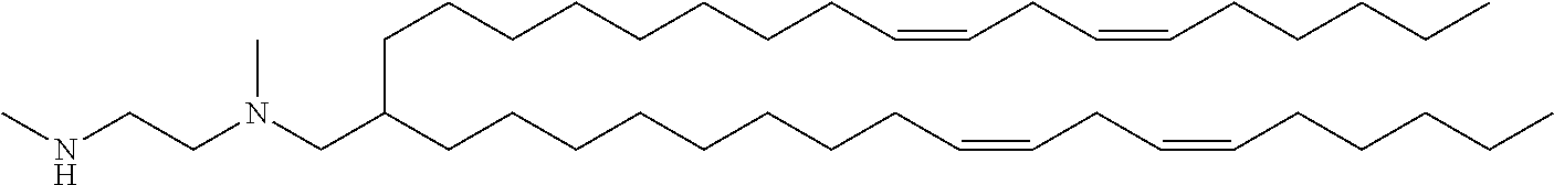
C(CCCCCCCC=CCC=CCCCCC)C(CCCCCCCCC=CCC=CCCCCC)CN(CCNC)C
